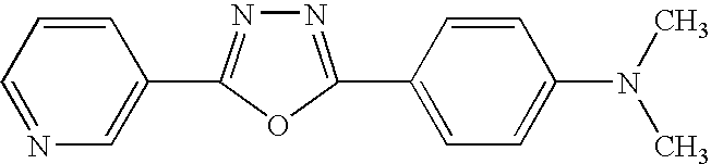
C1(C2=NN=C(C3=CC=C(N(C)C)C=C3)O2)=CN=CC=C1
